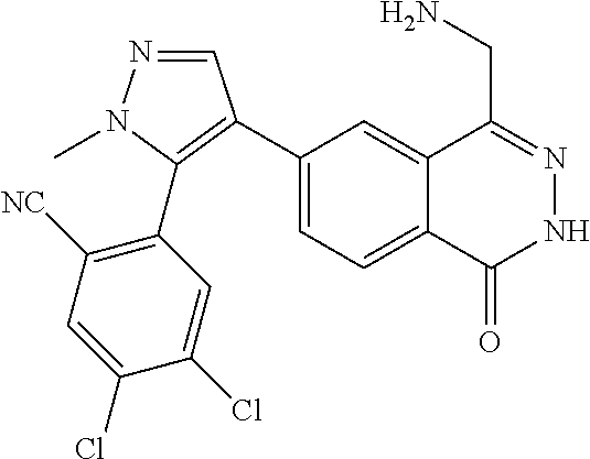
C1(C2=C(C3=C([NC])C=C(Cl)C(Cl)=C3)N(C)N=C2)=CC=C2C(=C1)C(CN)=NNC2=O
